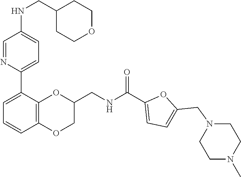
N1(CC2=CC=C(C(NCC3OC4=C(C=CC=C4C4=CC=C(NCC5CCOCC5)C=N4)OC3)=O)O2)CCN(C)CC1
